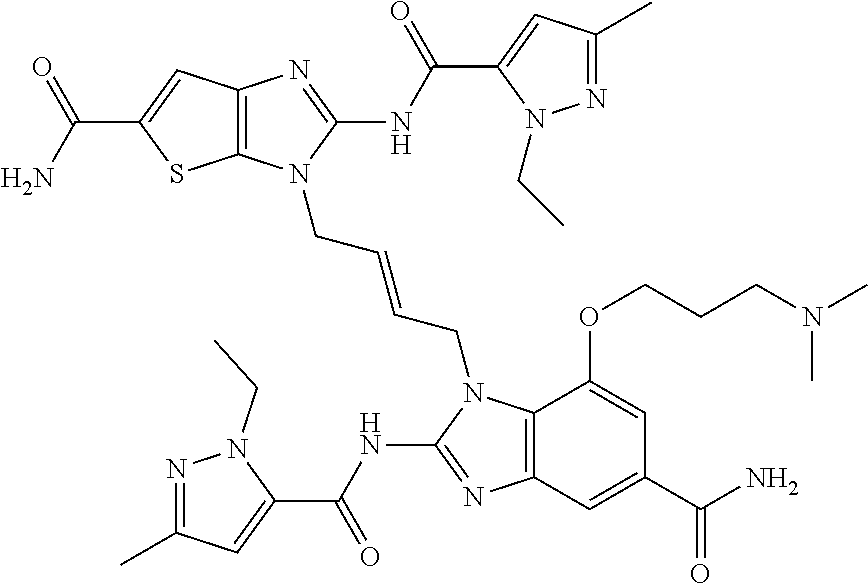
C12=C(C=C(C(=O)N)S1)N=C(NC(C1=CC(C)=NN1CC)=O)N2CC=CCN1C2=C(N=C1NC(C1=CC(C)=NN1CC)=O)C=C(C(N)=O)C=C2OCCCN(C)C
